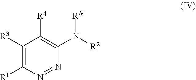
C1([R3])=C([R1])N=NC(N([R2])[RN])=C1[R4]
